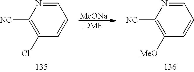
[MeONa].[DMF].C1=NC([NC])=C(Cl)C=C1.C1=NC([NC])=C([MeO])C=C1
